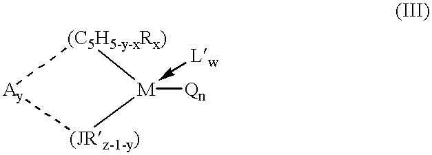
[Ay]1[(C5H5-y-xRx)][M]([Qn])(-[Lw])[(JRz-1-y)]1
